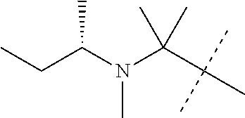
C(C(C)(C)C)(C)(C)N(C(CC)C)C
